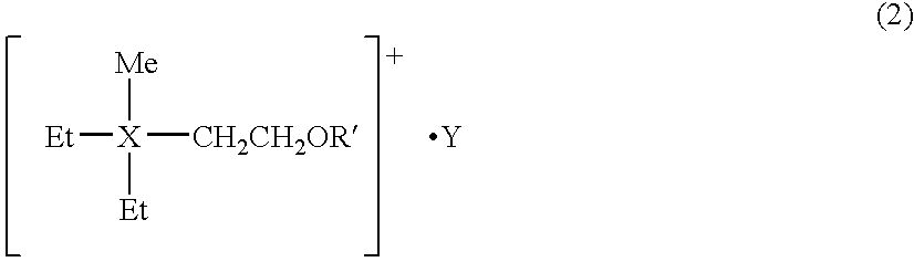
[Me][X]([CH2CH2OR])([Et])[Et].[Y]
